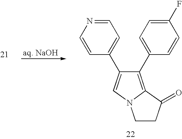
C1(C2=CC=C(F)C=C2)=C2N(C=C1C1=CC=NC=C1)CCC2=O
